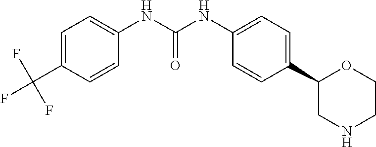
C1=CC(C(F)(F)F)=CC=C1NC(NC1=CC=C(C2CNCCO2)C=C1)=O
